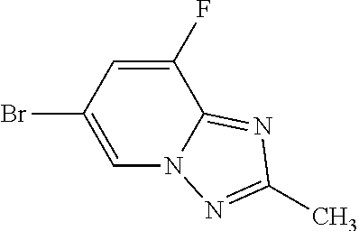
C1=C(Br)C=C(F)C2=NC(C)=NN12
